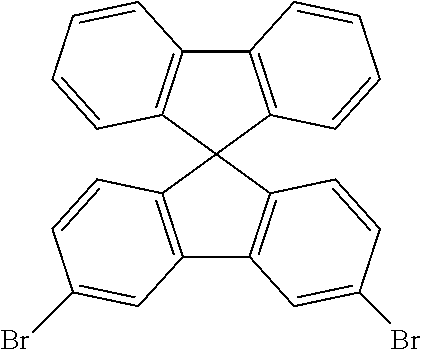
C12=C(C=CC=C1)C1(C3=C2C=CC=C3)C2=C(C3=C1C=CC(Br)=C3)C=C(Br)C=C2
